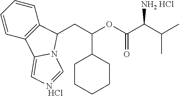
C1=CC2=C(C=C1)C(CC(OC(C(C(C)C)[NH2 HCl])=O)C1CCCCC1)N1C2=C[N HCl]=C1
